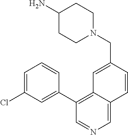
C1(C2=CC(Cl)=CC=C2)=C2C(=CN=C1)C=CC(CN1CCC(N)CC1)=C2
